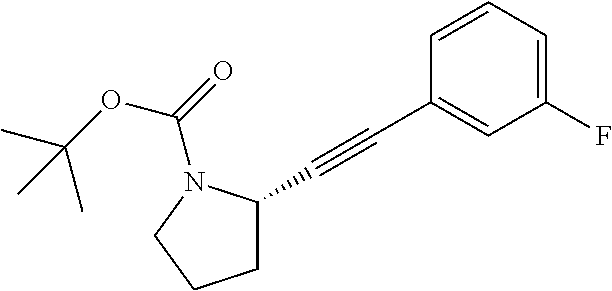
C(C1CCCN1C(OC(C)(C)C)=O)#CC1=CC(F)=CC=C1
